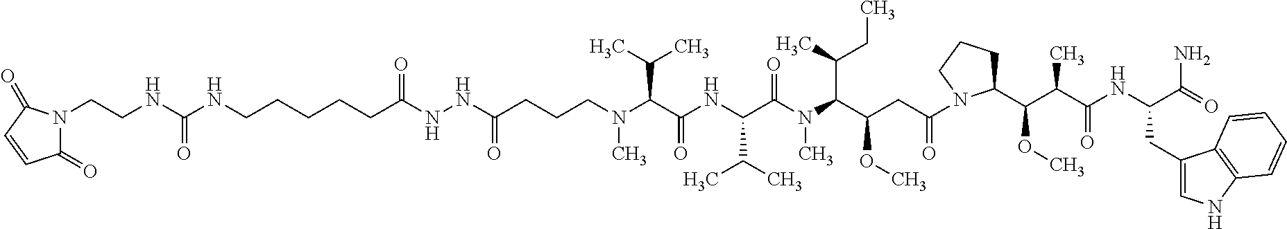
C(CCCC(NNC(CCCN(C(C(NC(C(N(C(C(CC(=O)N1C(C(C(C(NC(C(=O)N)CC2=CNC3=C2C=CC=C3)=O)C)OC)CCC1)OC)C(C)CC)C)=O)C(C)C)=O)C(C)C)C)=O)=O)CNC(NCCN1C(=O)C=CC1=O)=O
